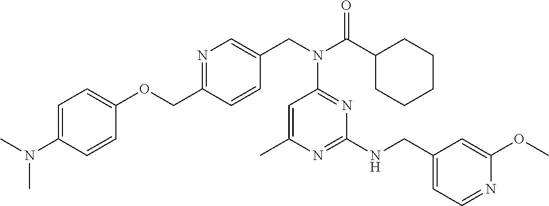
C(C1=NC=C(CN(C(C2CCCCC2)=O)C2=NC(NCC3=CC=NC(OC)=C3)=NC(C)=C2)C=C1)OC1=CC=C(N(C)C)C=C1
